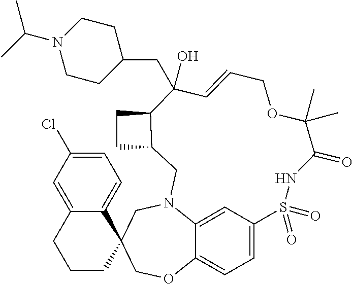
C12=CC=C3C(=C1)N(CC1(CO3)C3=CC=C(Cl)C=C3CCC1)CC1C(CC1)C(O)(CC1CCN(C(C)C)CC1)C=CCOC(C)(C)C(=O)NS2(=O)=O
